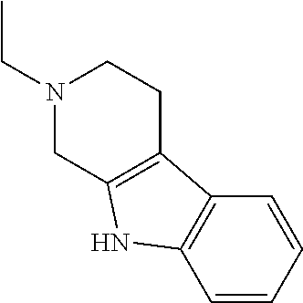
N1(CC)CCC2=C(C1)NC1=C2C=CC=C1
